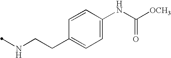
N(CCC1=CC=C(NC([OCH3])=O)C=C1)C
